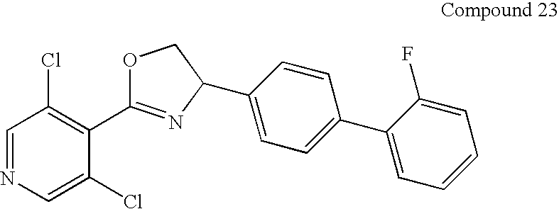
C1=NC=C(Cl)C(C2=NC(C3=CC=C(C4=CC=CC=C4F)C=C3)CO2)=C1Cl
